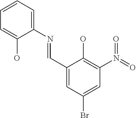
C1(C=NC2=CC=CC=C2O)=CC(Br)=CC(N(=O)=O)=C1O
